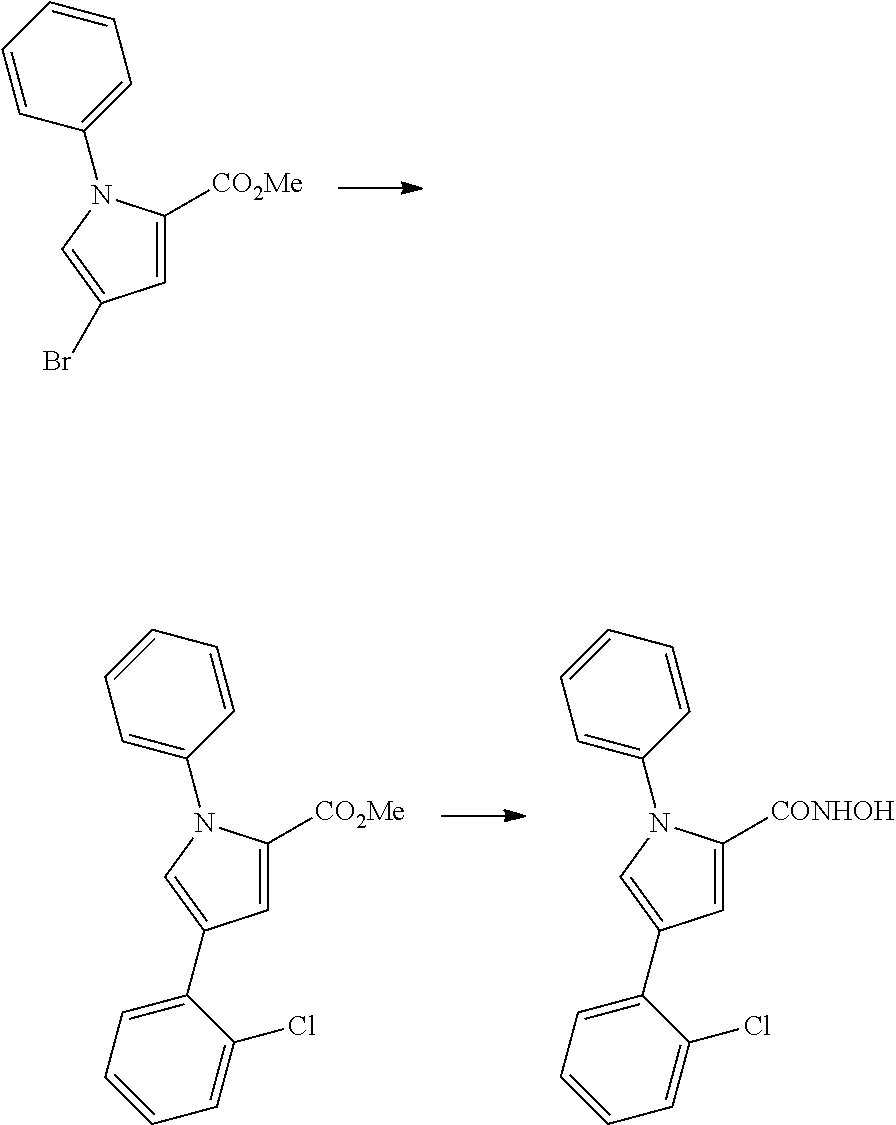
C1=C([CO2Me])N(C2=CC=CC=C2)C=C1C1=CC=CC=C1Cl.C1=C([CONHOH])N(C2=CC=CC=C2)C=C1C1=CC=CC=C1Cl.C1=C([CO2Me])N(C2=CC=CC=C2)C=C1Br
